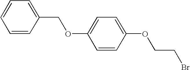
C1=CC(COC2=CC=C(OCCBr)C=C2)=CC=C1
